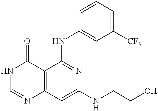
C12=C(C=C(NCCO)N=C1NC1=CC([CF3])=CC=C1)N=CNC2=O
